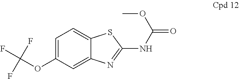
C1=C(OC(F)(F)F)C=C2C(=C1)SC(NC(=O)OC)=N2
